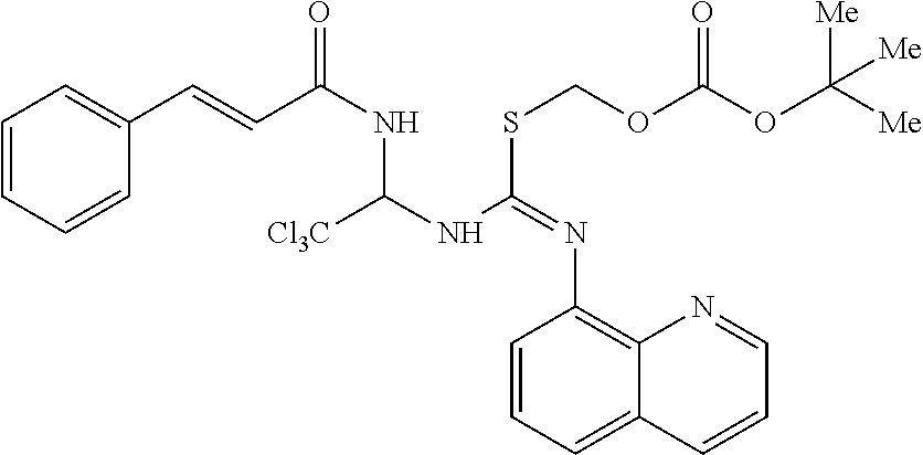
C1=CC=CC(C=CC(NC(NC(SCOC(OC([Me])([Me])[Me])=O)=NC2=C3C(=CC=C2)C=CC=N3)[Cl3C])=O)=C1
